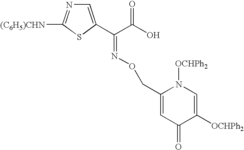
C1=C(C(C(O)=O)=NOCC2=CC(=O)C([OCHPh2])=CN2[OCHPh2])SC([(C6H5)CHN])=N1
